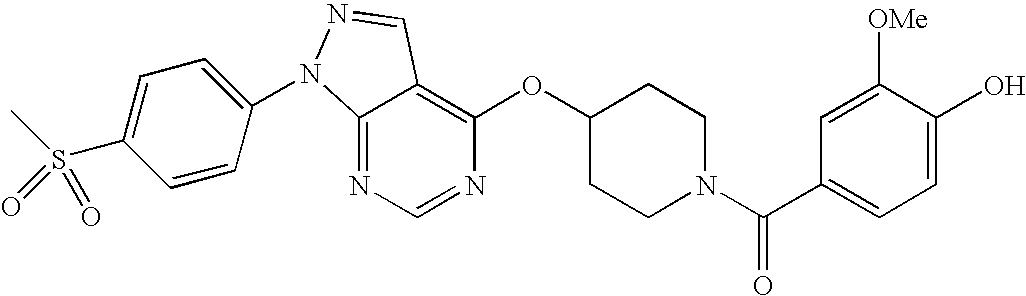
C12=NC=NC(OC3CCN(C(C4=CC=C(O)C([OMe])=C4)=O)CC3)=C1C=NN2C1=CC=C(S(C)(=O)=O)C=C1
